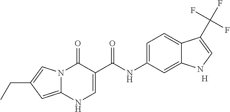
C12=CC=C(NC(C3=CNC4=CC(CC)=CN4C3=O)=O)C=C1NC=C2C(F)(F)F.[H]
